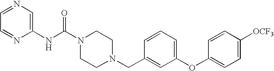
C1=NC(NC(N2CCN(CC3=CC(OC4=CC=C([OCF3])C=C4)=CC=C3)CC2)=O)=CN=C1
